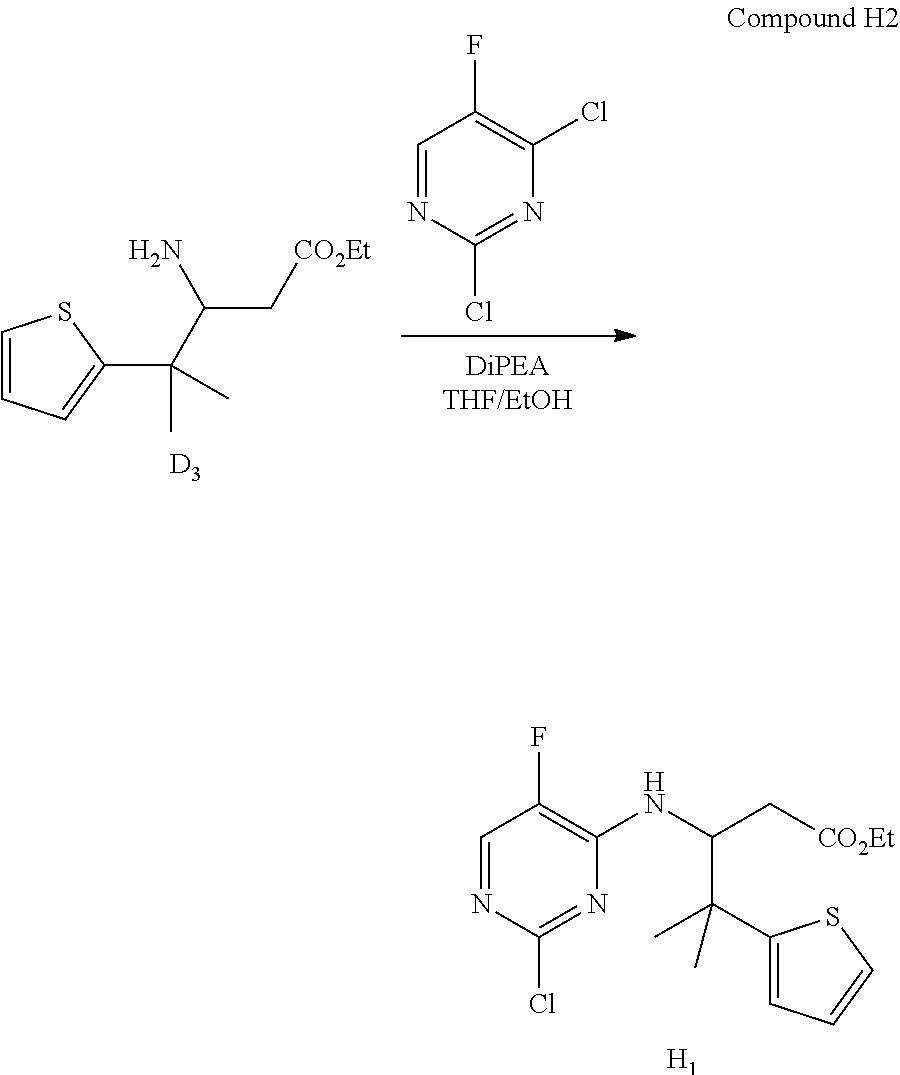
[D3].C(C)(C(N)C[CO2Et])(C)C1=CC=CS1.C1=NC(Cl)=NC(Cl)=C1F.[H1].N(C(C[CO2Et])C(C)(C)C1=CC=CS1)C1=C(F)C=NC(Cl)=N1
